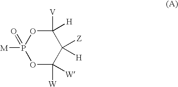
O1C([W])([W])C([Z])([H])C([V])([H])OP1([M])=O
